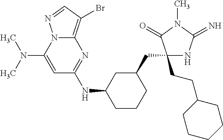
C1(CCC2CCCCC2)(CC2CC(NC3=NC4=C(Br)C=NN4C(N(C)C)=C3)CCC2)NC(=N)N(C)C1=O
